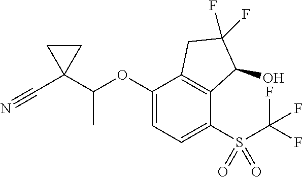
C1(OC(C2(C#N)CC2)C)=CC=C(S(=O)(=O)C(F)(F)F)C2=C1CC(F)(F)C2O
